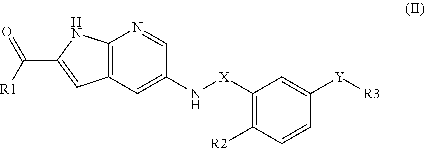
C12=C(C=C(N[X]C3=C([R2])C=CC([Y][R3])=C3)C=N1)C=C(C(=O)[R1])N2
